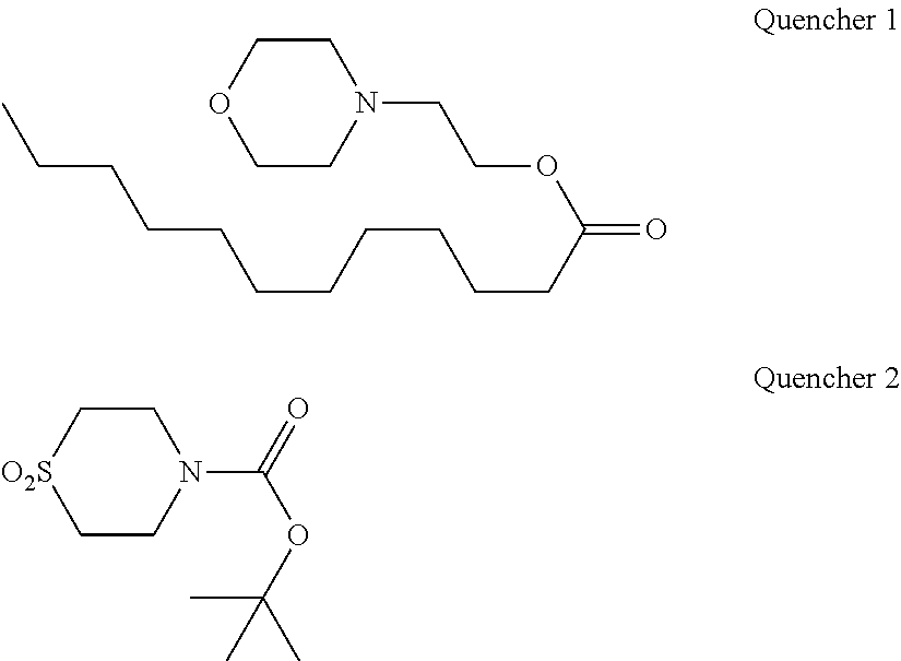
C1COCCN1CCOC(=O)CCCCCCCCCCC.C1C[O2S]CCN1C(=O)OC(C)(C)C
